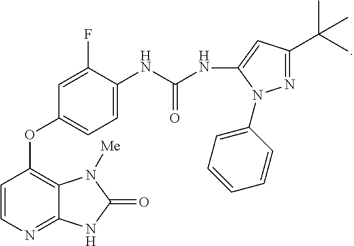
C1=CN=C2C(=C1OC1=CC=C(NC(=O)NC3=CC(C(C)(C)C)=NN3C3=CC=CC=C3)C(F)=C1)N([Me])C(=O)N2
